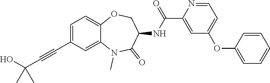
C1=C(C#CC(O)(C)C)C=C2C(=C1)OCC(NC(C1=CC(OC3=CC=CC=C3)=CC=N1)=O)C(=O)N2C
